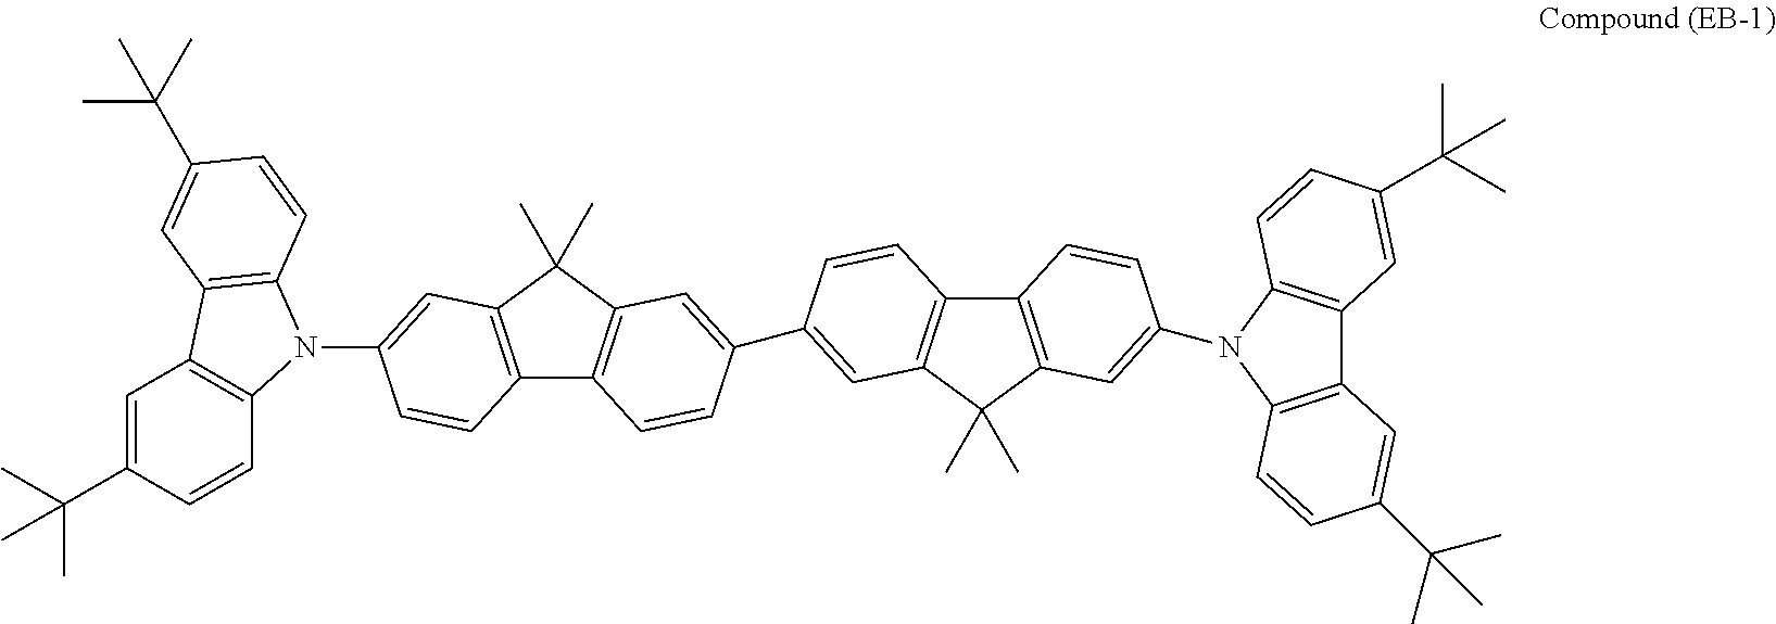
C1=C(C(C)(C)C)C=CC2=C1C1=C(N2C2=CC3=C(C4=C(C3(C)C)C=C(C3=CC5=C(C6=C(C5(C)C)C=C(N5C7=C(C8=C5C=CC(C(C)(C)C)=C8)C=C(C(C)(C)C)C=C7)C=C6)C=C3)C=C4)C=C2)C=CC(C(C)(C)C)=C1
